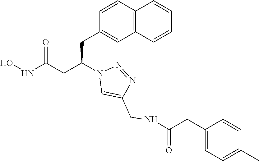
C1(CC(CC(NO)=O)N2C=C(CNC(CC3=CC=C(C)C=C3)=O)N=N2)=CC2=C(C=C1)C=CC=C2
